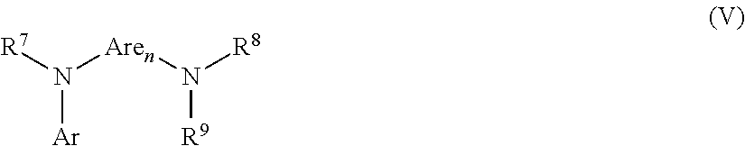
[R7]N([Aren]N([R8])[R9])[Ar]
